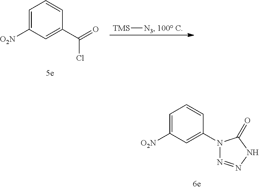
C1=C([O2N])C=C(N2N=NNC2=O)C=C1.C1=C([O2N])C=C(C(=O)Cl)C=C1.[TMS][N3].[100 C]
